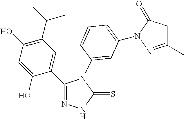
C1(O)=C(C(C)C)C=C(C2=NNC(=S)N2C2=CC(N3N=C(C)CC3=O)=CC=C2)C(O)=C1
